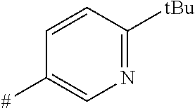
C1=CC([tBu])=NC=C1[#]
